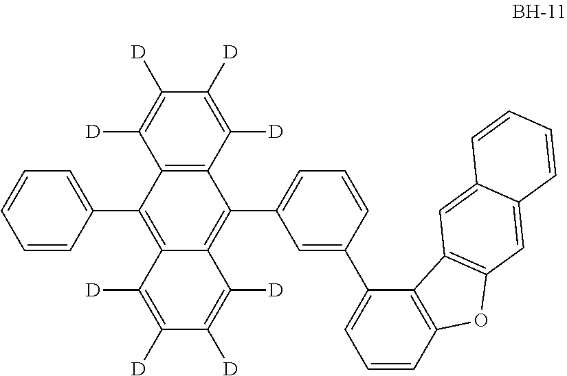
C12=C(C([D])=C([D])C([D])=C1[D])C(C1=CC=CC(C3=CC=CC4=C3C3=C(O4)C=C4C(=C3)C=CC=C4)=C1)=C1C(=C2C2=CC=CC=C2)C([D])=C([D])C([D])=C1[D]
